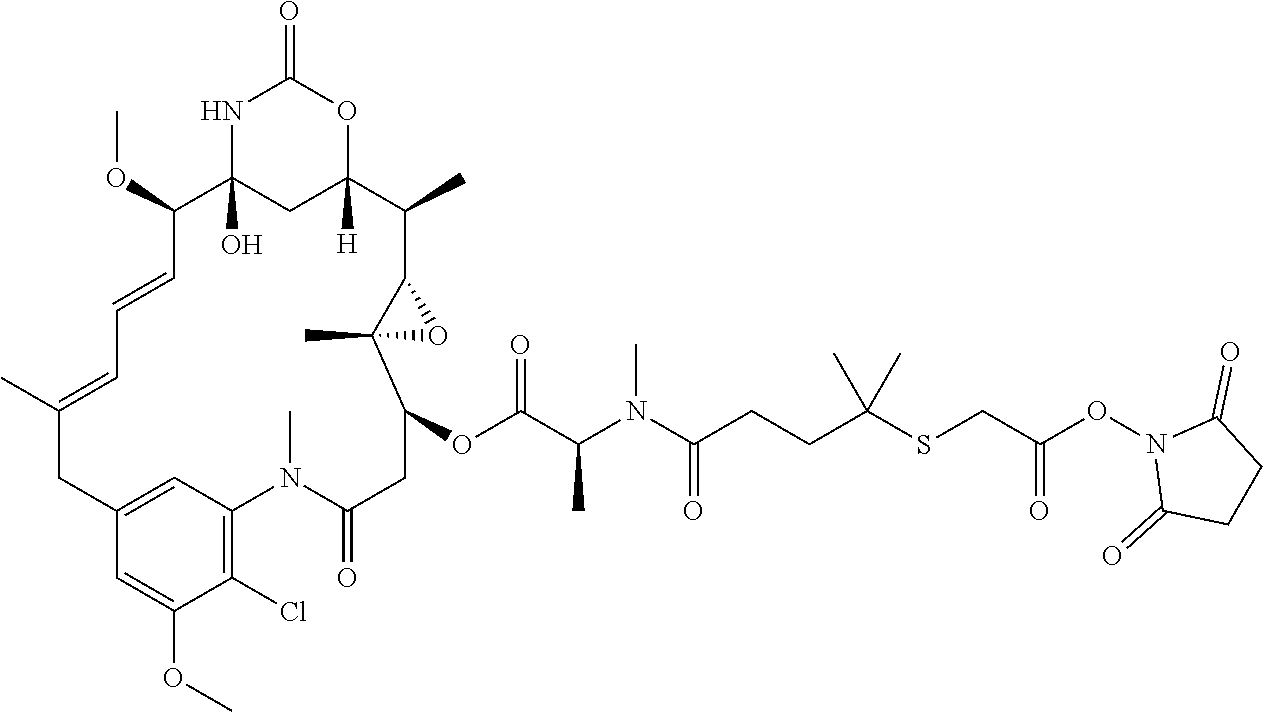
N1C2(O)CC([H])(OC1=O)C(C)C1C(C)(C(OC(C(N(C(CCC(SCC(ON3C(=O)CCC3=O)=O)(C)C)=O)C)C)=O)CC(=O)N(C)C3=C(Cl)C(OC)=CC(=C3)CC(C)=CC=CC2OC)O1
